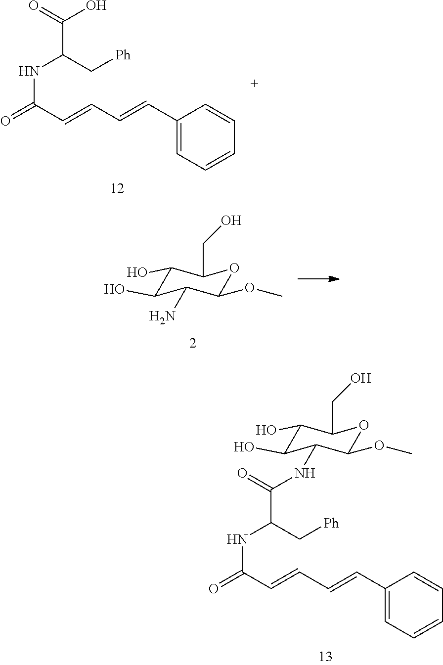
C1(O)C(O)C(N)C(OC)OC1CO.O=C(C=CC=CC1=CC=CC=C1)NC(C(=O)NC1C(O)C(O)C(CO)OC1OC)C[Ph].O=C(C=CC=CC1=CC=CC=C1)NC(C(O)=O)C[Ph]
